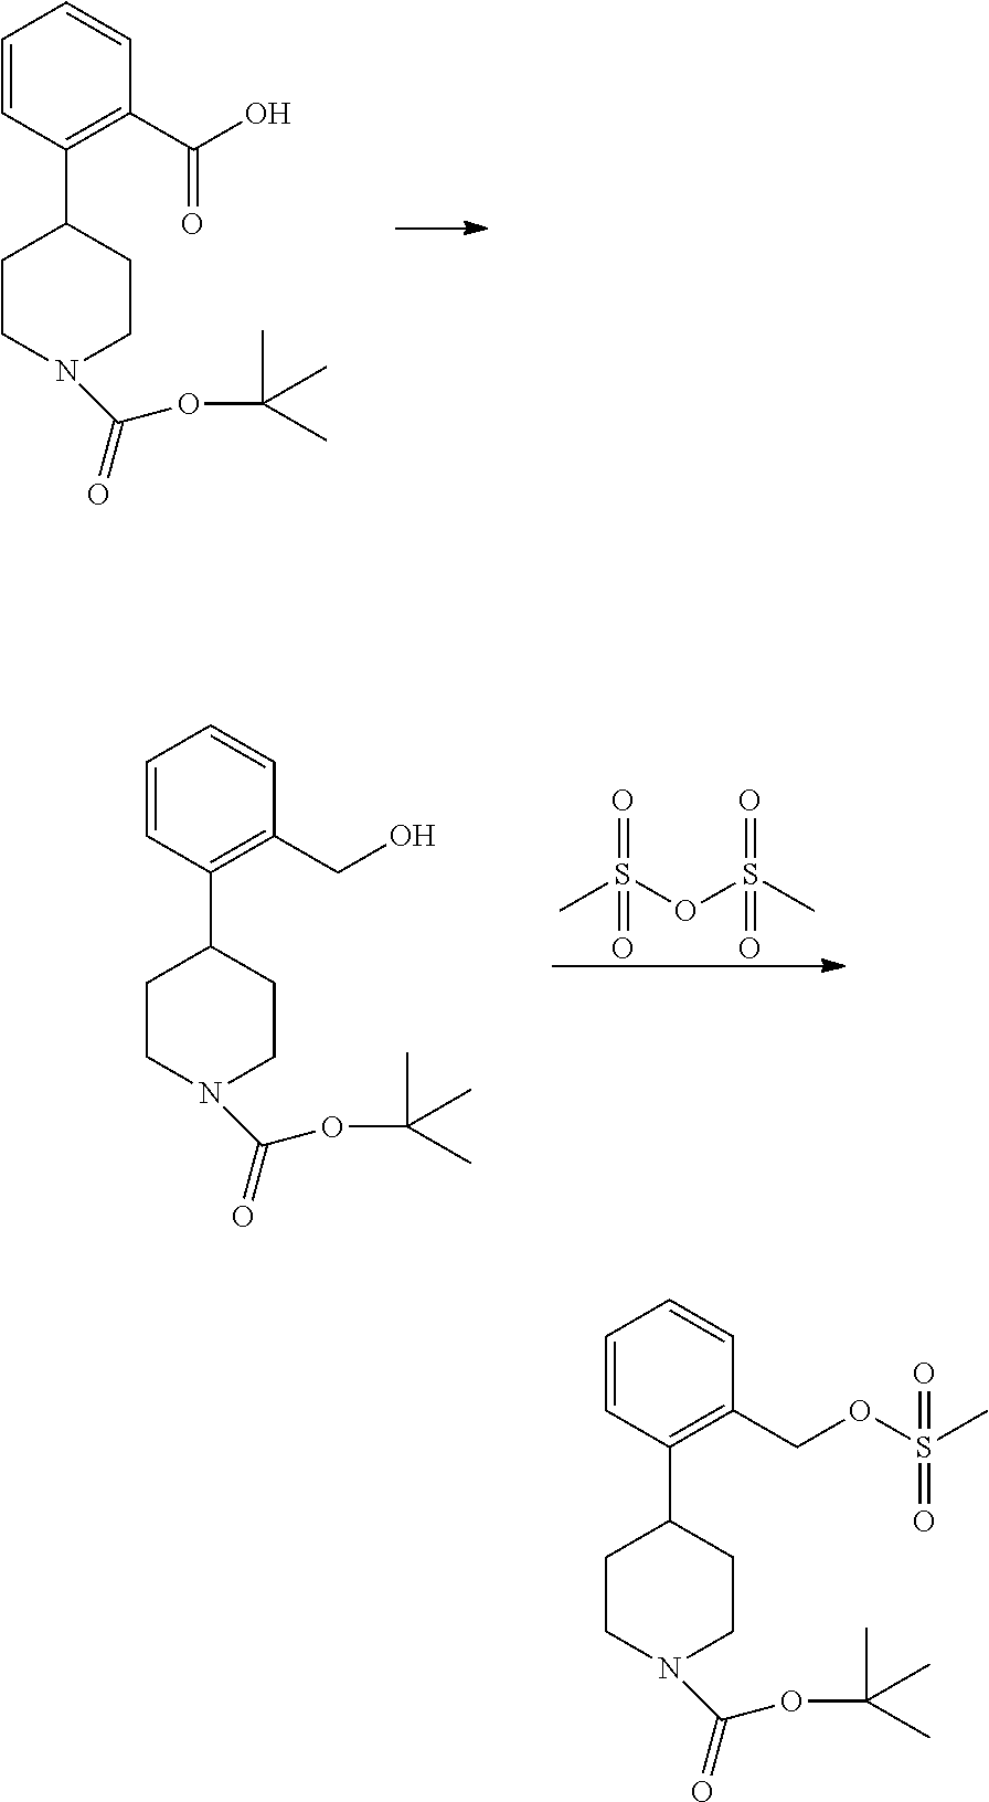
C1=CC(C2CCN(C(=O)OC(C)(C)C)CC2)=C(C(O)=O)C=C1.CS(OS(C)(=O)=O)(=O)=O.C1=CC(C2CCN(C(=O)OC(C)(C)C)CC2)=C(CO)C=C1.C1=CC(C2CCN(C(=O)OC(C)(C)C)CC2)=C(COS(C)(=O)=O)C=C1
